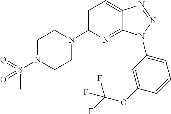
C1=C(N2CCN(S(=O)(C)=O)CC2)N=C2C(=C1)N=NN2C1=CC=CC(OC(F)(F)F)=C1
